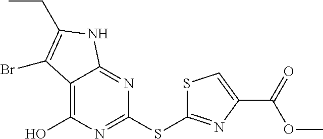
C12=C(O)N=C(SC3=NC(C(=O)OC)=CS3)N=C1NC(CC)=C2Br
